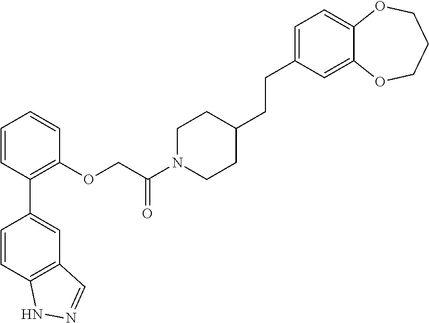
C1=CC(C2=CC3=C(C=C2)NN=C3)=C(OCC(N2CCC(CCC3=CC=C4C(=C3)OCCCO4)CC2)=O)C=C1
